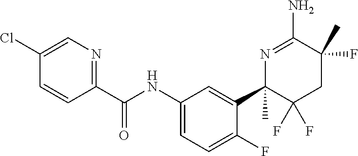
C1=C(Cl)C=CC(C(NC2=CC=C(F)C(C3(C)C(F)(F)CC(F)(C)C(N)=N3)=C2)=O)=N1
